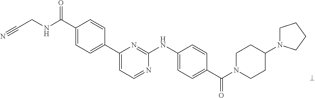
C1(C(NCC#N)=O)=CC=C(C2=CC=NC(NC3=CC=C(C(N4CCC(N5CCCC5)CC4)=O)C=C3)=N2)C=C1
